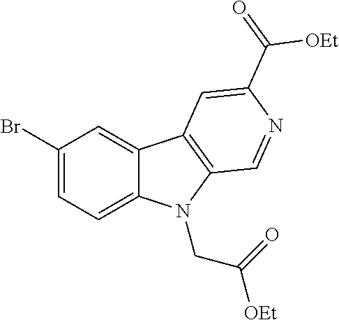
C1(Br)=CC=C2C(=C1)C1=C(N2CC(=O)[OEt])C=NC(C(=O)[OEt])=C1
